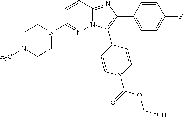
C1(N2CCN(C)CC2)=NN2C(=NC(C3=CC=C(F)C=C3)=C2C2C=CN(C(=O)OCC)C=C2)C=C1
